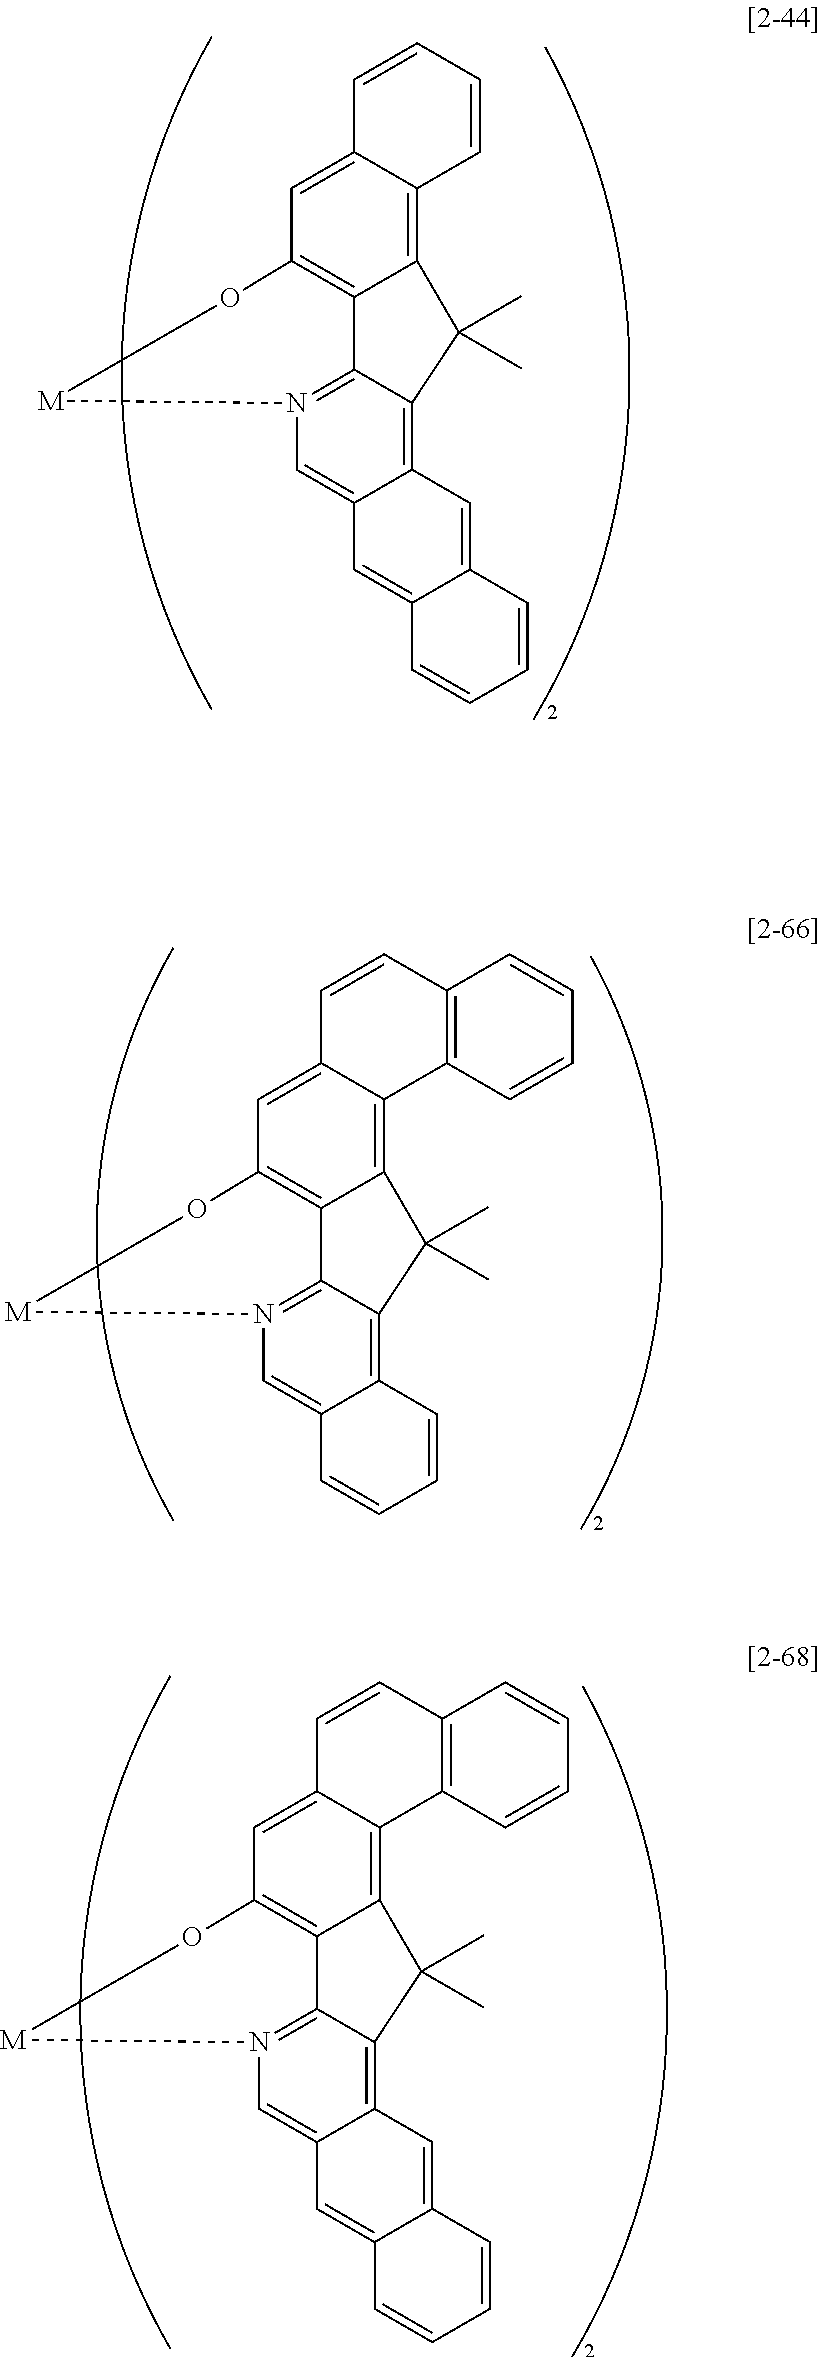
C12=C3C(=CC4=C1C1=N([M]O4)C=C4C(=C1C2(C)C)C=C1C(=C4)C=CC=C1)C=CC=C3.C12=C3C(=CC4=C1C1=N([M]O4)C=C4C(=C1C2(C)C)C=CC=C4)C=CC1=C3C=CC=C1.C12=C3C(=CC4=C1C1=N([M]O4)C=C4C(=C1C2(C)C)C=C1C(=C4)C=CC=C1)C=CC1=C3C=CC=C1
